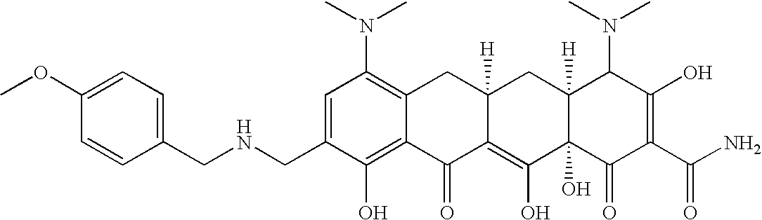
C1(CNCC2=CC=C(OC)C=C2)=CC(N(C)C)=C2C(=C1O)C(=O)C1=C(O)C3(O)C([H])(CC1([H])C2)C(N(C)C)C(O)=C(C(N)=O)C3=O
